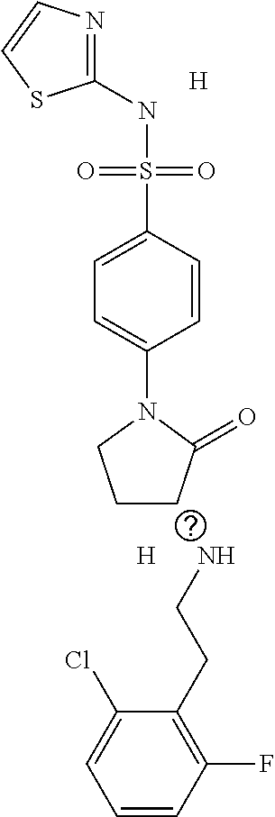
C1(NS(C2=CC=C(N3CCCC3=O)C=C2)(=O)=O)=NC=CS1.[H].[H].NCCC1=C(F)C=CC=C1Cl
